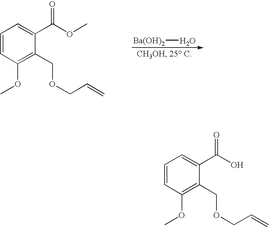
[Ba(OH)2]O.C1=CC(OC)=C(COCC=C)C(C(OC)=O)=C1.C1=CC(OC)=C(COCC=C)C(C(O)=O)=C1
